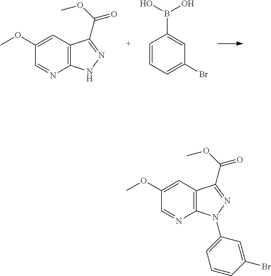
C1(OC)=CC2=C(N=C1)NN=C2C(OC)=O.C1=CC=C(Br)C=C1B(O)O.C1(OC)=CC2=C(N=C1)N(C1=CC=CC(Br)=C1)N=C2C(OC)=O
